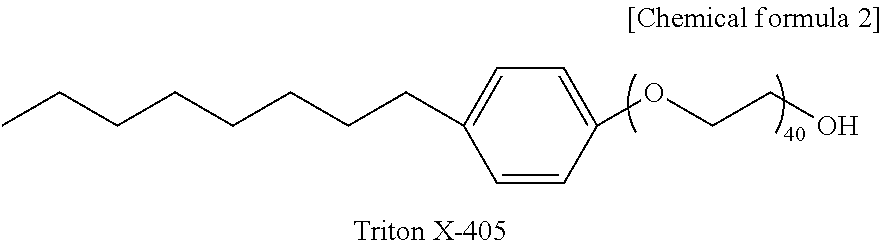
CCCCCCCCC1=CC=C(OCCO)C=C1
